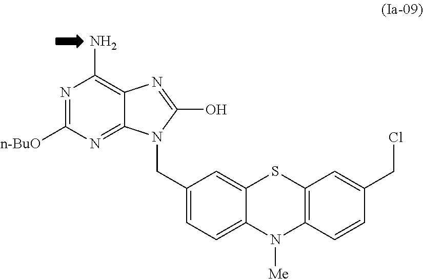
N1=C([n-BuO])N=C2C(=C1N)N=C(O)N2CC1=CC=C2C(=C1)SC1=C(N2[Me])C=CC(CCl)=C1
